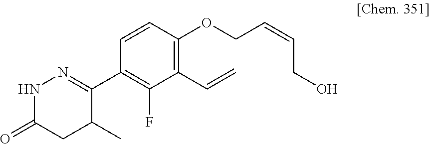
C1(C2=NNC(=O)CC2C)=C(F)C(C=C)=C(OCC=CCO)C=C1
